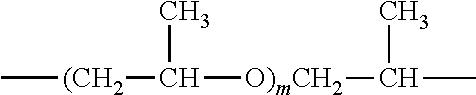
C[(CH2]C([O)mCH2]C(C)C)C
